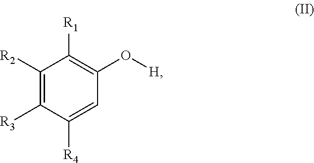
C1([R2])=C([R3])C([R4])=CC(O[H])=C1[R1]
